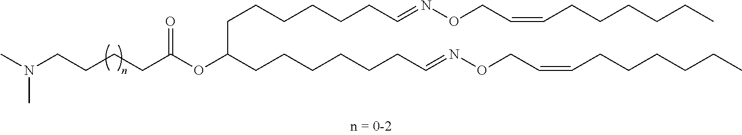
CN(CCCCC(OC(CCCCCCC=NOCC=CCCCCCC)CCCCCCC=NOCC=CCCCCCC)=O)C
